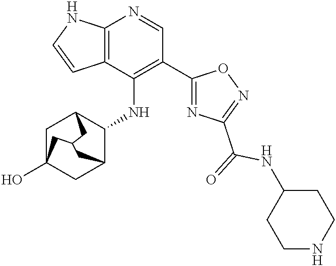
C12=C(C(NC3C4CC5(O)CC3CC(C5)C4)=C(C3=NC(C(NC4CCNCC4)=O)=NO3)C=N1)C=CN2
